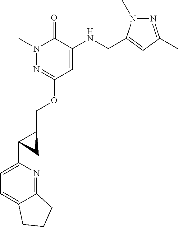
N1(C)N=C(OCC2C(C3=CC=C4C(=N3)CCC4)C2)C=C(NCC2=CC(C)=NN2C)C1=O
